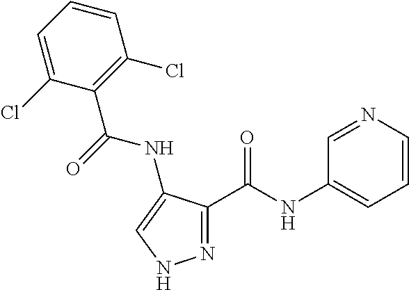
N1=C(C(NC2=CC=CN=C2)=O)C(NC(=O)C2=C(Cl)C=CC=C2Cl)=CN1
